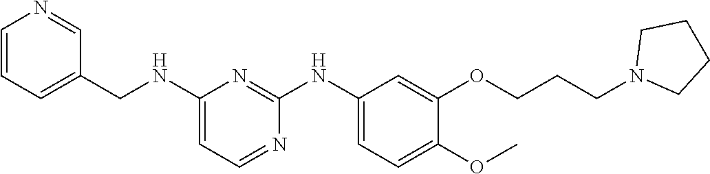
C1(NCC2=CC=CN=C2)=CC=NC(NC2=CC=C(OC)C(OCCCN3CCCC3)=C2)=N1
